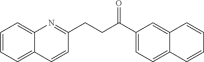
C1=CC=C2C(=C1)N=C(CCC(C1=CC=C3C(=C1)C=CC=C3)=O)C=C2
